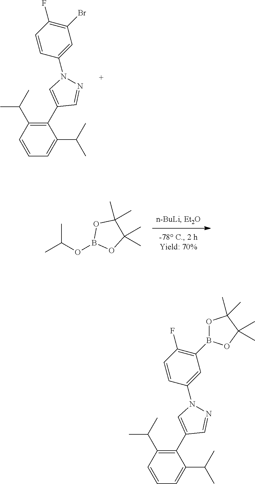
C1(C2=CN(C3=CC(Br)=C(F)C=C3)N=C2)=C(C(C)C)C=CC=C1C(C)C.CC(OB1OC(C)(C)C(C)(C)O1)C.C1(C2=CN(C3=CC(B4OC(C)(C)C(C)(C)O4)=C(F)C=C3)N=C2)=C(C(C)C)C=CC=C1C(C)C
